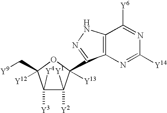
C1([Y4])([Y3])C([Y1])([Y2])C(C2=NNC3=C2N=C([Y14])N=C3[Y6])([Y13])OC1(C[Y9])[Y12]
